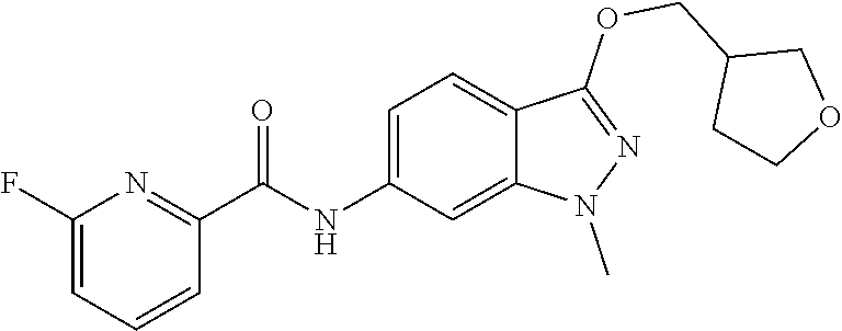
C1(F)=CC=CC(C(NC2=CC=C3C(=C2)N(C)N=C3OCC2CCOC2)=O)=N1
